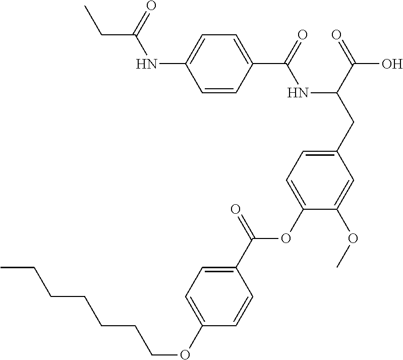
C1=CC(C(=O)NC(CC2=CC=C(OC(C3=CC=C(OCCCCCCC)C=C3)=O)C(OC)=C2)C(=O)O)=CC=C1NC(CC)=O
